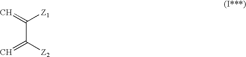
C=C(C(=C)[Z1])[Z2]
